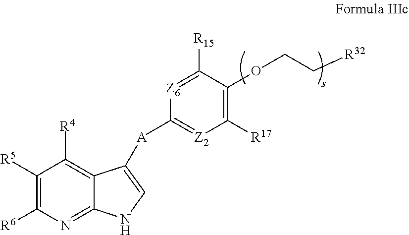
C1([R5])=C([R6])N=C2C(=C1[R4])C([A]C1=[Z2]C([R17])=C(OCC[R32])C([R15])=[Z6]1)=CN2
